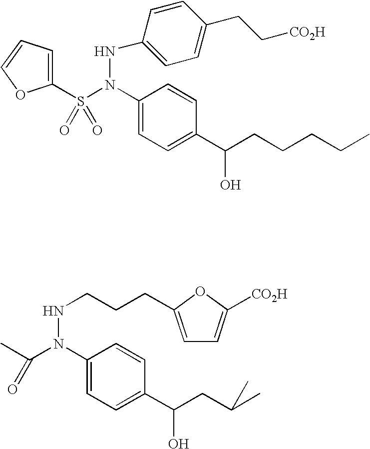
C1(S(N(C2=CC=C(C(CCCCC)O)C=C2)NC2=CC=C(CC[CO2H])C=C2)(=O)=O)=CC=CO1.CC(N(C1=CC=C(C(CC(C)C)O)C=C1)NCCCC1=CC=C([CO2H])O1)=O
